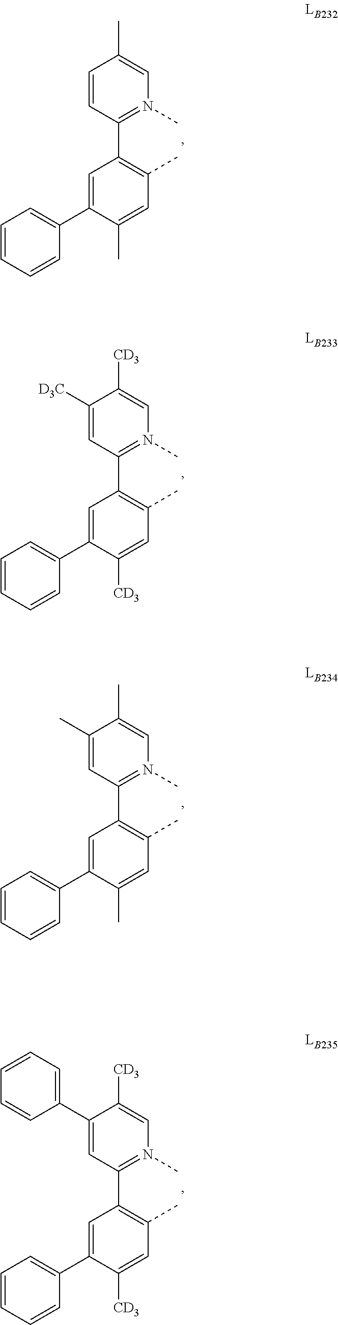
C1(C2=C(C)C=C(C)C(C3=CC=CC=C3)=C2)=N(C)C=C(C)C=C1.C1(C2=C(C)C=C([CD3])C(C3=CC=CC=C3)=C2)=N(C)C=C([CD3])C([D3C])=C1.C1(C2=C(C)C=C(C)C(C3=CC=CC=C3)=C2)=N(C)C=C(C)C(C)=C1.C1(C2=C(C)C=C([CD3])C(C3=CC=CC=C3)=C2)=N(C)C=C([CD3])C(C2=CC=CC=C2)=C1
